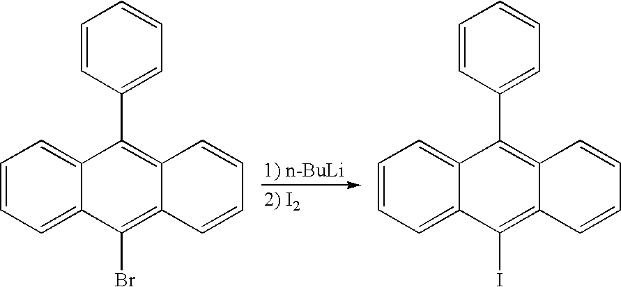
C1=CC(C2=C3C(=C(Br)C4=CC=CC=C24)C=CC=C3)=CC=C1.C1=CC(C2=C3C=CC=CC3=C(I)C3=CC=CC=C23)=CC=C1
